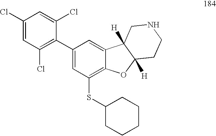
C1(Cl)=CC(Cl)=C(C2=CC(SC3CCCCC3)=C3C(=C2)C2([H])C([H])(O3)CCNC2)C(Cl)=C1
